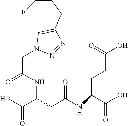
OC(C(CC(NC(CCC(O)=O)C(=O)O)=O)NC(CN1N=NC(CCCF)=C1)=O)=O
